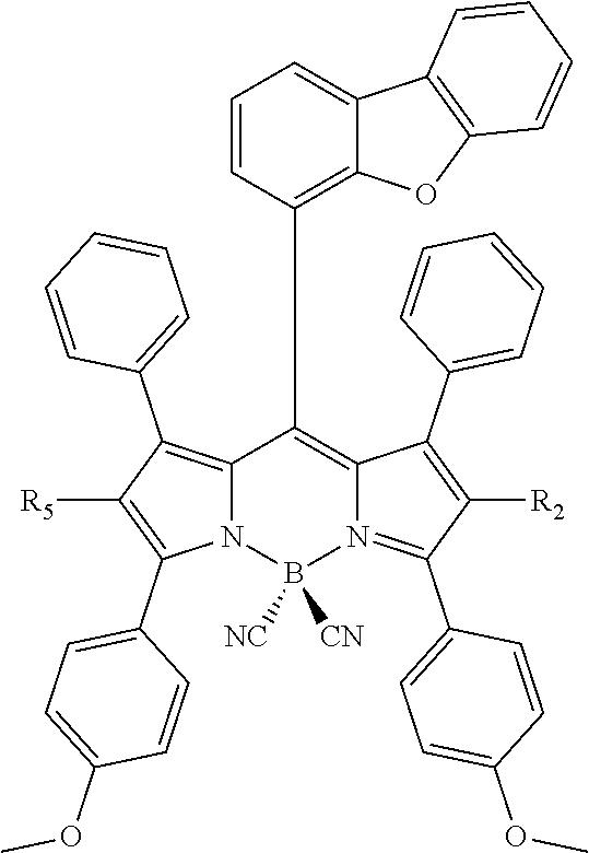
C12=C(C3=CC=CC=C3)C([R5])=C(C3=CC=C(OC)C=C3)N1B([NC])([CN])N1=C(C3=CC=C(OC)C=C3)C([R2])=C(C3=CC=CC=C3)C1=C2C1=C2C(=CC=C1)C1=C(O2)C=CC=C1
